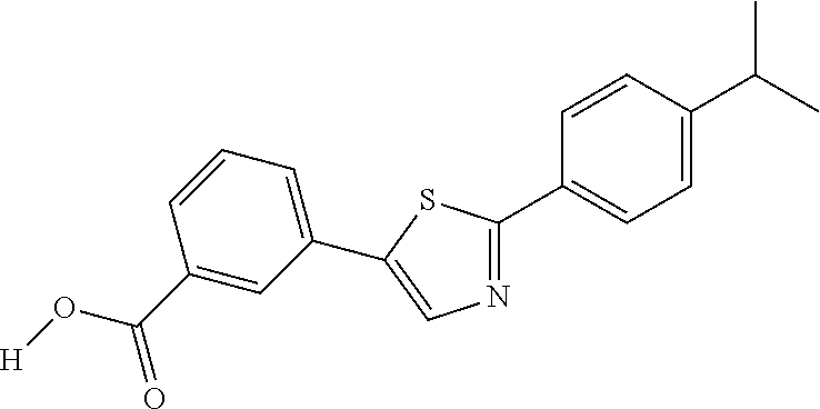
N1=C(C2=CC=C(C(C)C)C=C2)SC(C2=CC=CC(C(=O)O[H])=C2)=C1
